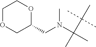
C(C(C)(C)C)(C)(C)N(CC1OCCOC1)C
